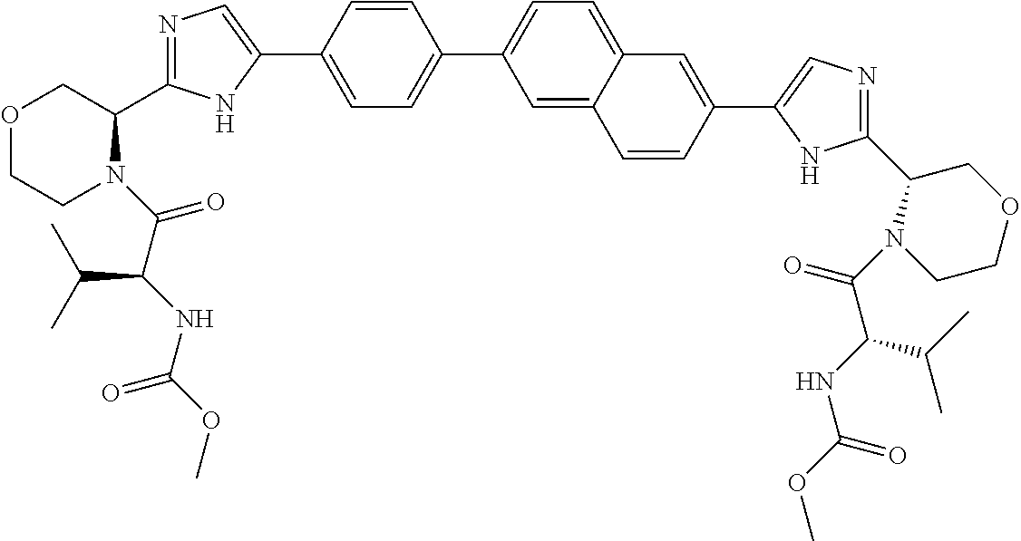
N1=C(C2COCCN2C(=O)C(NC(=O)OC)C(C)C)NC(C2=CC=C(C3=CC=C4C(=C3)C=CC(C3=CN=C(C5N(C(C(C(C)C)NC(=O)OC)=O)CCOC5)N3)=C4)C=C2)=C1
